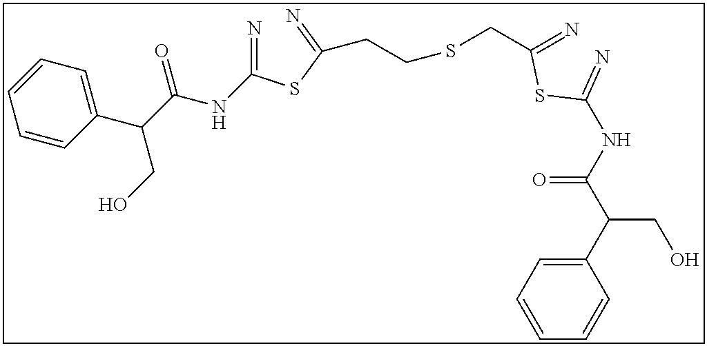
C1=CC=C(C(C(NC(=N)SC(=N)CSCCC(SC(=N)NC(C(C2=CC=CC=C2)CO)=O)=N)=O)CO)C=C1
